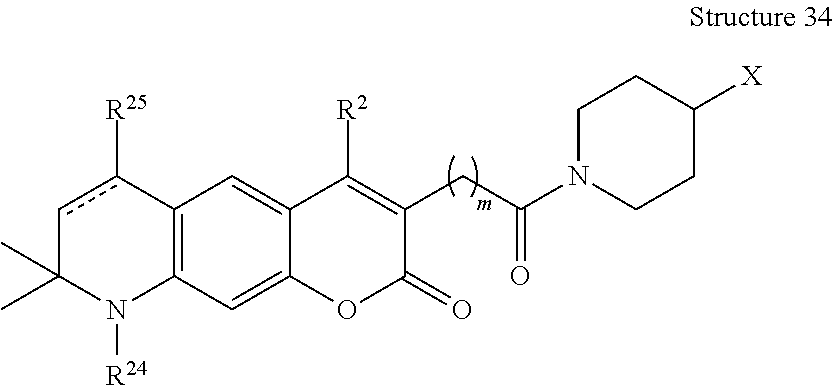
C12=C(C=C3C(=C1)C([R2])=C(CC(=O)N1CCC([X])CC1)C(=O)O3)N([R24])C(C)(C)cc2[R25]
